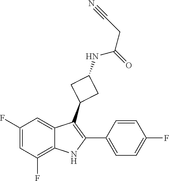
C1(F)=CC(F)=C2C(=C1)C(C1CC(NC(=O)CC#N)C1)=C(C1=CC=C(F)C=C1)N2
